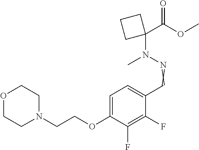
C1=C(OCCN2CCOCC2)C(F)=C(F)C(C=NN(C2(C(=O)OC)CCC2)C)=C1
